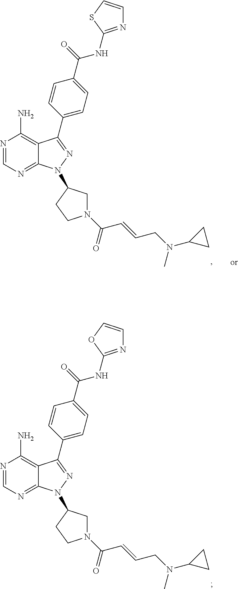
N1=CN=C2C(=C1N)C(C1=CC=C(C(NC3=NC=CS3)=O)C=C1)=NN2C1CN(C(C=CCN(C2CC2)C)=O)CC1.N1=CN=C2C(=C1N)C(C1=CC=C(C(NC3=NC=CO3)=O)C=C1)=NN2C1CN(C(C=CCN(C2CC2)C)=O)CC1
